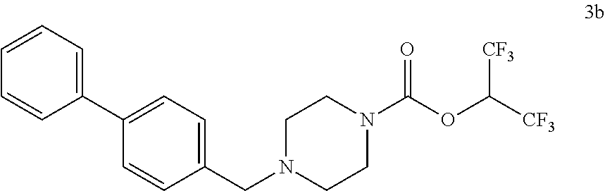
C1(CN2CCN(C(OC([CF3])[CF3])=O)CC2)=CC=C(C2=CC=CC=C2)C=C1
